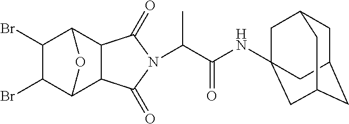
C12C3C(Br)C(Br)C(C1C(=O)N(C(C(NC14CC5CC(CC(C1)C5)C4)=O)C)C2=O)O3
